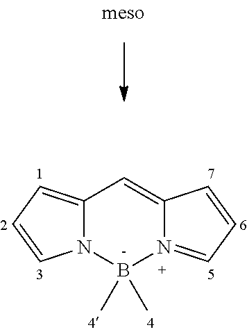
C12=CC=CN1B(C)(C)N1=CC=CC1=C2
